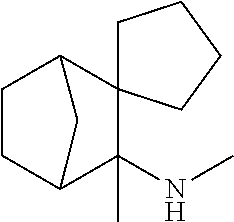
C1CC2C(NC)(C)C3(C1C2)CCCC3
